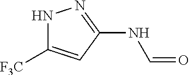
N1C([F3C])=CC(NC=O)=N1
